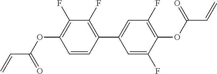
C1(C2=CC(F)=C(OC(C=C)=O)C(F)=C2)=C(F)C(F)=C(OC(C=C)=O)C=C1
